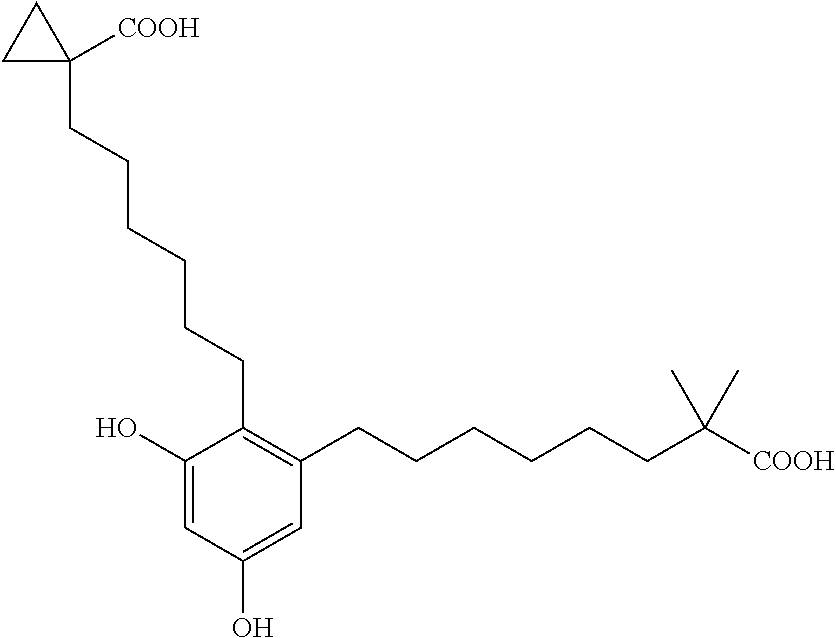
C1(O)=CC(O)=CC(CCCCCCC([COOH])(C)C)=C1CCCCCCC1([COOH])CC1
